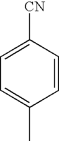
C1([CN])=CC=C(C)C=C1
